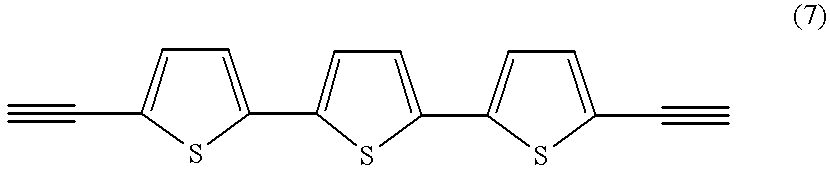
C1=C(C2=CC=C(C3=CC=C(C#C)S3)S2)SC(C#C)=C1
